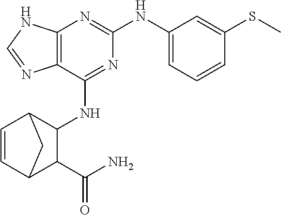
C12=C(C(NC3C4C=CC(C3C(N)=O)C4)=NC(NC3=CC=CC(SC)=C3)=N1)N=CN2
